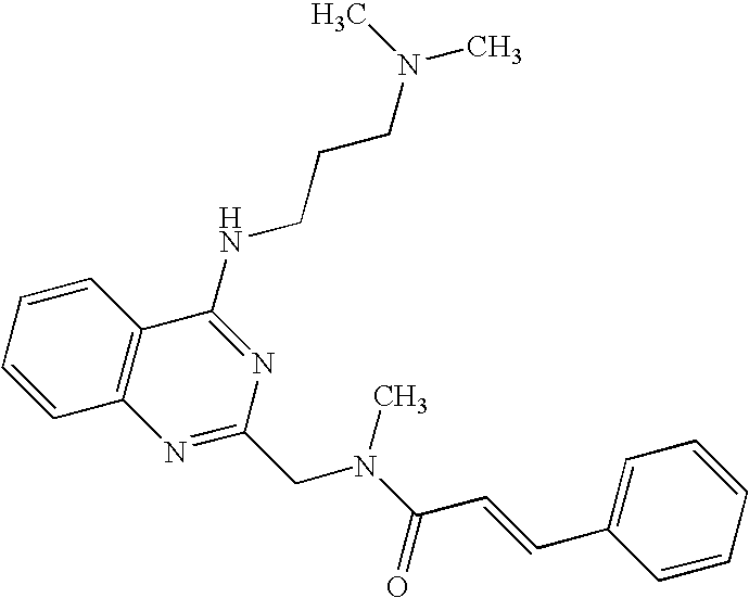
C1=CC=CC2=C1N=C(CN(C(=O)C=CC1=CC=CC=C1)C)N=C2NCCCN(C)C
